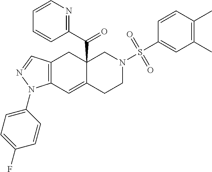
C12=C(C=C3C(C(C4=NC=CC=C4)=O)(C1)CN(S(C1=CC(C)=C(C)C=C1)(=O)=O)CC3)N(C1=CC=C(F)C=C1)N=C2
